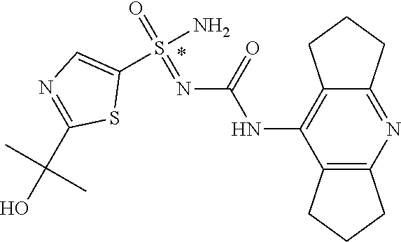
O=S(N)(=NC(NC1=C2CCCC2=NC2=C1CCC2)=O)C1=CN=C(C(O)(C)C)S1
